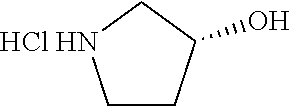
C1CC(O)C[HCl HN]1
